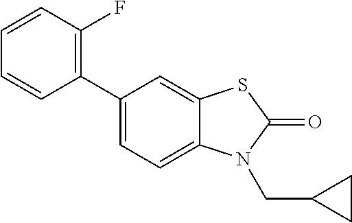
C1(C2=CC=C3C(=C2)SC(=O)N3CC2CC2)=C(F)C=CC=C1
